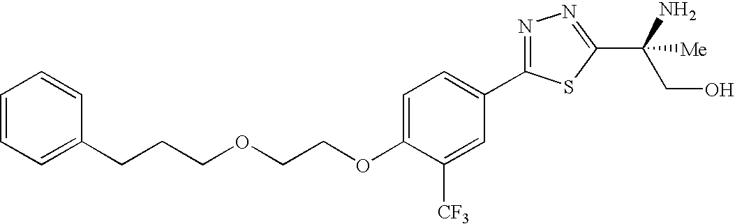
C(COCCOC1=CC=C(C2=NN=C(C(CO)(N)[Me])S2)C=C1[CF3])CC1=CC=CC=C1
